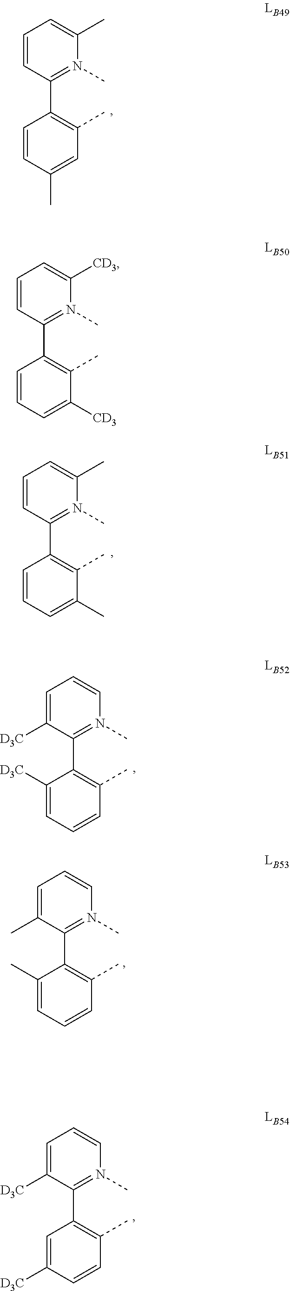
C1=CC(C2=C(C)C=C(C)C=C2)=N(C)C(C)=C1.C1=CC(C2=C(C)C([CD3])=CC=C2)=N(C)C([CD3])=C1.C1=CC(C2=C(C)C(C)=CC=C2)=N(C)C(C)=C1.C1=C(C)C(C2=C(C)C=CC=C2C)=N(C)C=C1.C1=C([D3C])C(C2=C(C)C=CC([D3C])=C2)=N(C)C=C1.C1=C([D3C])C(C2=C(C)C=CC=C2[D3C])=N(C)C=C1
